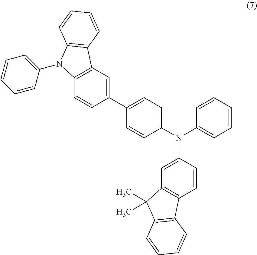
C1(C2=CC=C(N(C3=CC=CC=C3)C3=CC4=C(C=C3)C3=C(C4(C)C)C=CC=C3)C=C2)=CC2=C(C=C1)N(C1=CC=CC=C1)C1=C2C=CC=C1
